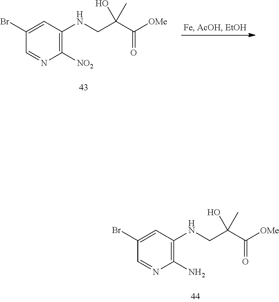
C1=NC([NO2])=C(NCC(C(=O)[OMe])(O)C)C=C1Br.C1=NC(N)=C(NCC(C(=O)[OMe])(O)C)C=C1Br
